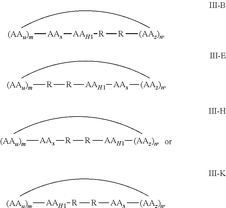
[(AAu)m][AAx][AAH1][R][R][(AAz)n].[(AAu)m][R][R][AAH1][AAx][(AAz)n].[(AAu)m][AAx][R][R][AAH1][(AAz)n].[(AAu)m][AAH1][R][R][AAx][(AAz)n]
